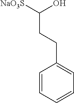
C(O)([NaO3S])CCC1=CC=CC=C1
